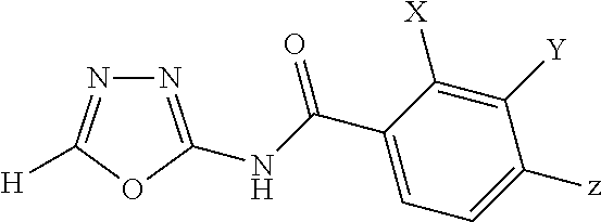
N1=C([H])OC(NC(C2=CC=C([z])C([Y])=C2[X])=O)=N1
